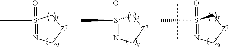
S1(=O)(C(C)(C)C)=NC[Z7]C1.S1(=O)(C)=NC[Z7]C1.S1(=O)(C)=NC[Z7]C1
